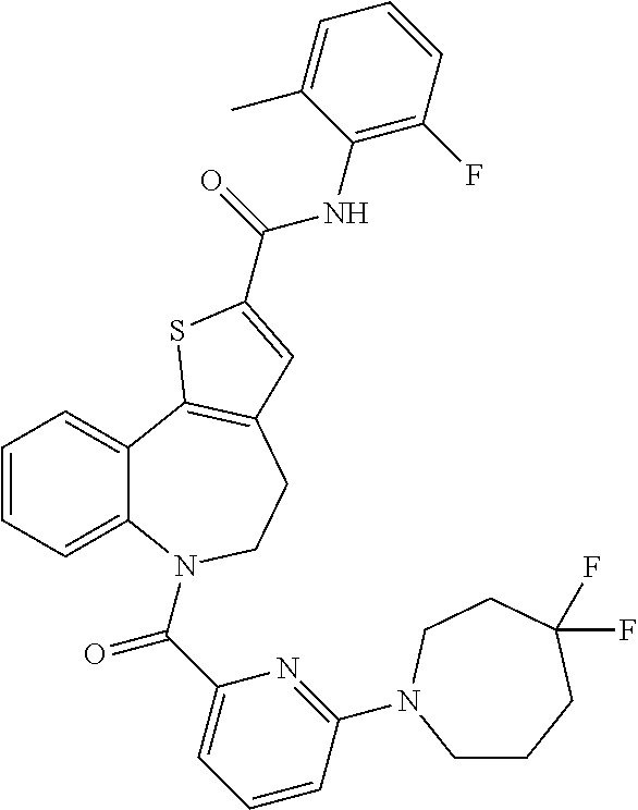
C1=CC=C2C(=C1)C1=C(CCN2C(C2=CC=CC(N3CCCC(F)(F)CC3)=N2)=O)C=C(C(=O)NC2=C(F)C=CC=C2C)S1
